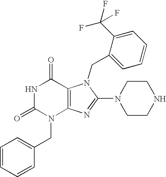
N1C(=O)N(CC2=CC=CC=C2)C2=C(C1=O)N(CC1=CC=CC=C1C(F)(F)F)C(N1CCNCC1)=N2
